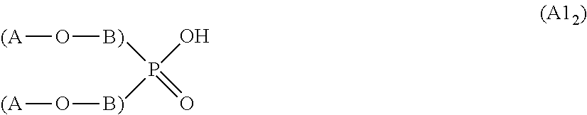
[B)](P(=O)(O)[B)]O[(A])O[(A]
